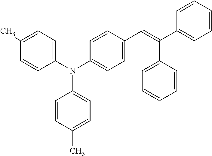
C1(N(C2=CC=C(C=C(C3=CC=CC=C3)C3=CC=CC=C3)C=C2)C2=CC=C(C)C=C2)=CC=C(C)C=C1
